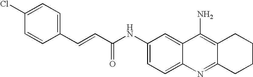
C1=CC(C=CC(NC2=CC=C3C(=C2)C(N)=C2C(=N3)CCCC2)=O)=CC=C1Cl
